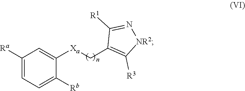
C1([Ra])=CC=C([Rb])C([Xa]CC2=C([R3])[NR2]N=C2[R1])=C1
